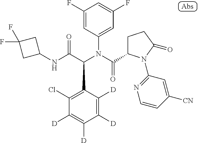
C1(NC(C(N(C(=O)C2CCC(=O)N2C2=NC=CC([CN])=C2)C2=CC(F)=CC(F)=C2)C2=C(Cl)C([D])=C([D])C([D])=C2[D])=O)CC(F)(F)C1
